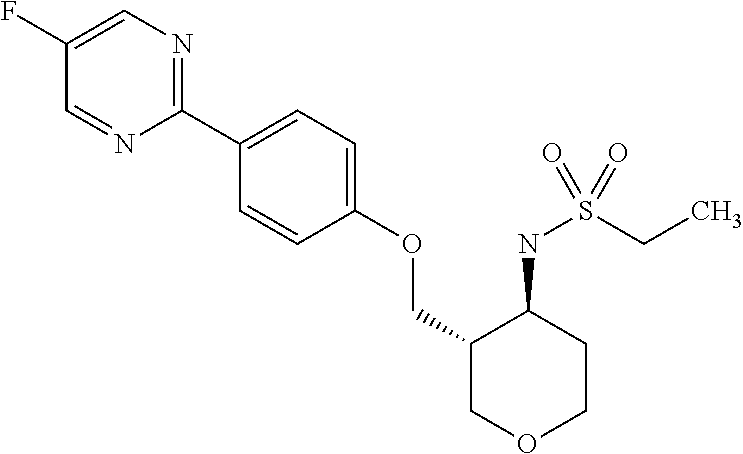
C1(C2=CC=C(OCC3COCCC3NS(CC)(=O)=O)C=C2)=NC=C(F)C=N1
